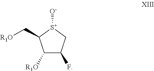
C1([R1O])C(F)C[S+]([O-])C1C[R1O]
